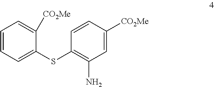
C1=CC=C(SC2=C(N)C=C([CO2Me])C=C2)C([CO2Me])=C1
